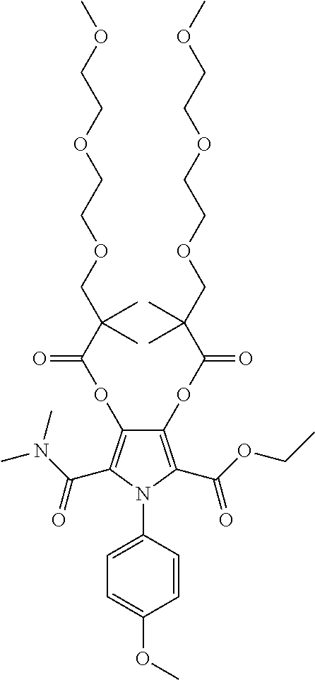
C1(OC(=O)C(COCCOCCOC)(C)C)=C(C(OCC)=O)N(C2=CC=C(OC)C=C2)C(C(N(C)C)=O)=C1OC(=O)C(COCCOCCOC)(C)C
